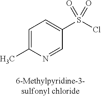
C1=C(C)N=CC(S(Cl)(=O)=O)=C1
